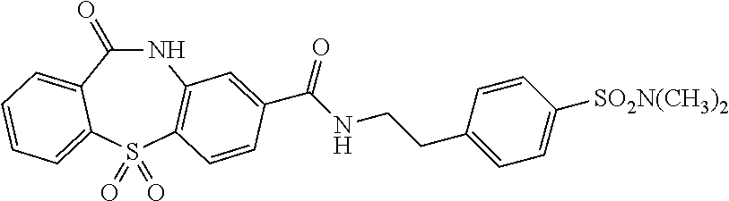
C1(=O)NC2=C(S(=O)(=O)C3=CC=CC=C13)C=CC(C(NCCC1=CC=C([SO2N(CH3)2])C=C1)=O)=C2
